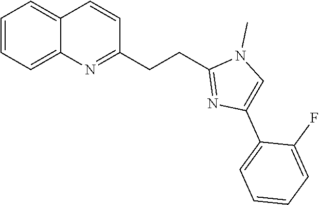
C1(CCC2=NC(C3=CC=CC=C3F)=CN2C)=NC2=CC=CC=C2C=C1
